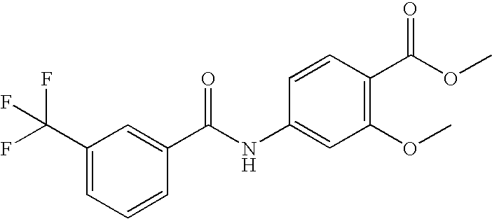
C1(C(F)(F)F)=CC=CC(C(NC2=CC(OC)=C(C(OC)=O)C=C2)=O)=C1
